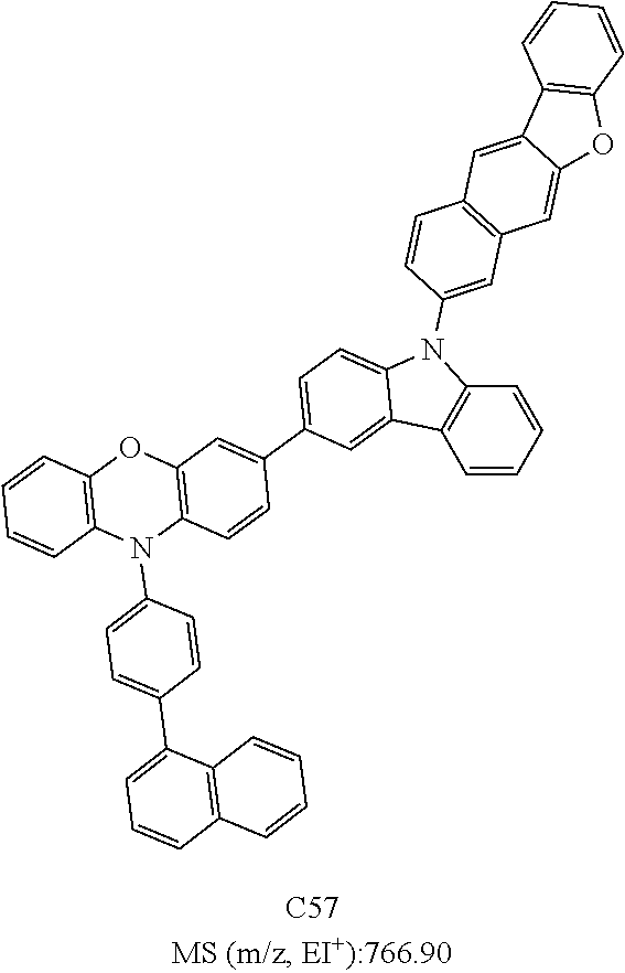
C1=CC=CC2=C1C1=CC(C3=CC4=C(C=C3)N(C3=CC=C(C5=CC=CC6=C5C=CC=C6)C=C3)C3=C(O4)C=CC=C3)=CC=C1N2C1=CC2=C(C=C1)C=C1C(=C2)OC2=C1C=CC=C2
